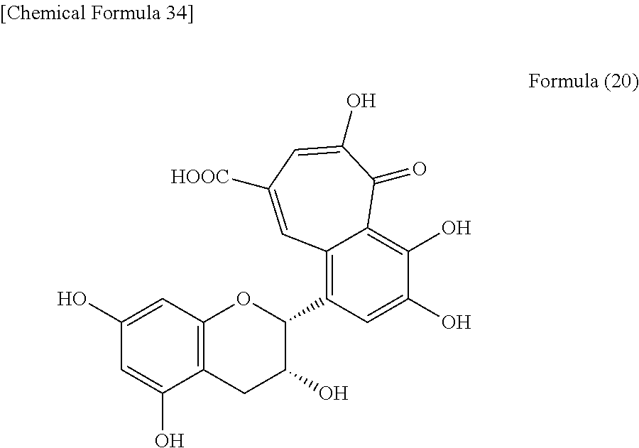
C1(O)=CC2=C(C(O)=C1)CC(O)C(C1=C3C(=C(O)C(O)=C1)C(=O)C(O)=CC([HOOC])=C3)O2
